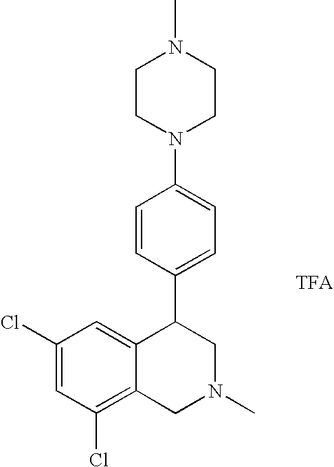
C1(Cl)=C2C(=CC(Cl)=C1)C(C1=CC=C(N3CCN(C)CC3)C=C1)CN(C)C2.[TFA]
